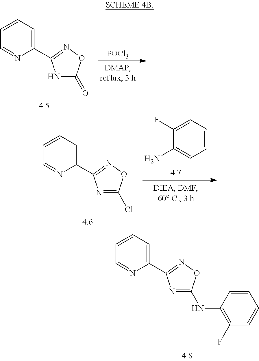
N1=C(NC2=C(F)C=CC=C2)ON=C1C1=CC=CC=N1.N1C(=O)ON=C1C1=CC=CC=N1.[POCl3].N1=C(Cl)ON=C1C1=CC=CC=N1.C1(F)=CC=CC=C1N
